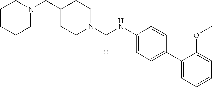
C1CCCN(CC2CCN(C(NC3=CC=C(C4=CC=CC=C4OC)C=C3)=O)CC2)C1
